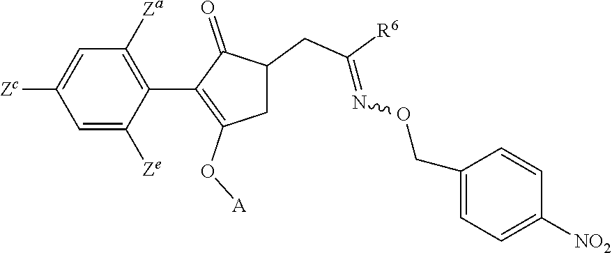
C1=C([Ze])C(C2=C(O[A])CC(CC([R6])=NOCC3=CC=C([NO2])C=C3)C2=O)=C([Za])C=C1[Zc]
